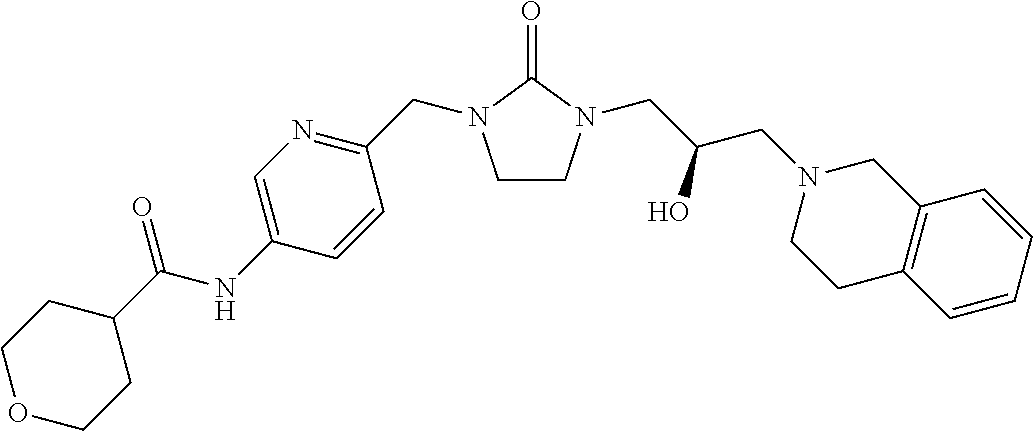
C1CN(CC(CN2CCC3=C(C2)C=CC=C3)O)C(=O)N1CC1=NC=C(NC(C2CCOCC2)=O)C=C1
